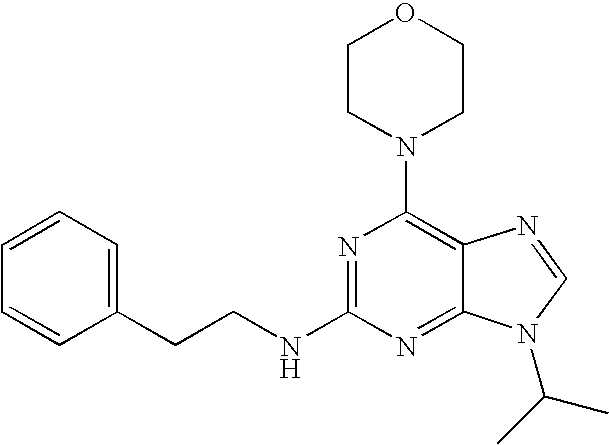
C1(N2CCOCC2)=C2C(=NC(NCCC3=CC=CC=C3)=N1)N(C(C)C)C=N2
